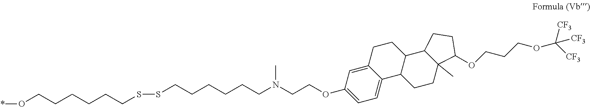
C1=C2C(=CC=C1OCCN(CCCCCCSSCCCCCCO*)C)C1C(CC2)C2C(C)(CC1)C(OCCCOC([CF3])([CF3])[CF3])CC2
